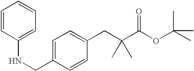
C1=C(CNC2=CC=CC=C2)C=CC(CC(C(OC(C)(C)C)=O)(C)C)=C1
